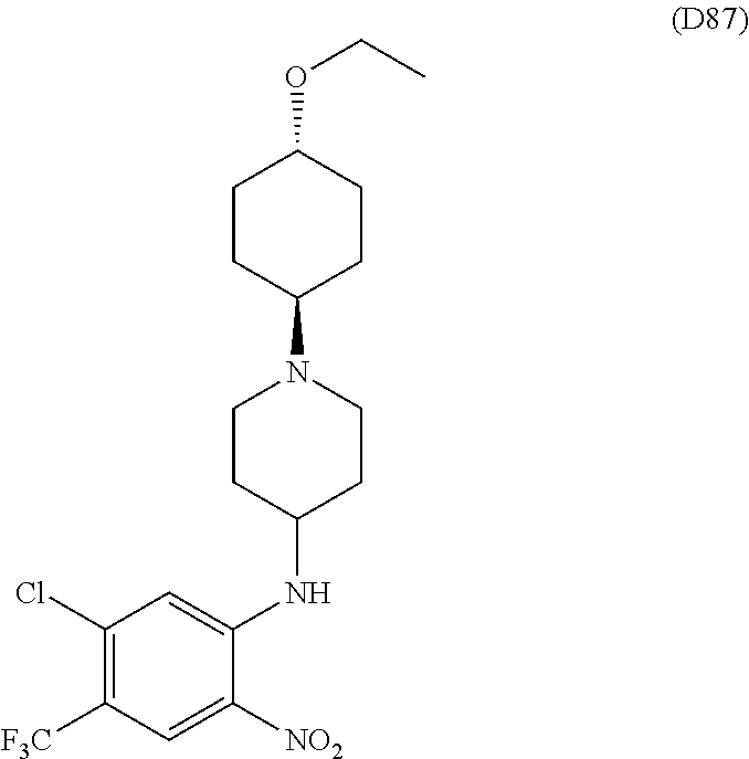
C1(Cl)=C([F3C])C=C([NO2])C(NC2CCN(C3CCC(OCC)CC3)CC2)=C1
